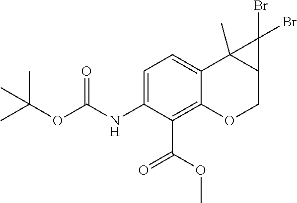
C1=C(NC(OC(C)(C)C)=O)C(C(OC)=O)=C2C(=C1)C1(C)C(CO2)C1(Br)Br
